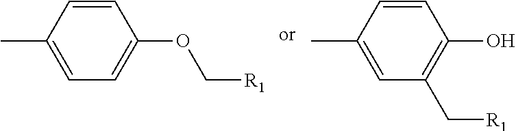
C1=C(C)C=CC(OC[R1])=C1.C1=C(C)C=CC(O)=C1C[R1]
